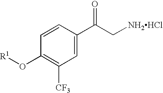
C1=CC(C(=O)C[NH2HCl])=CC([CF3])=C1O[R1]
